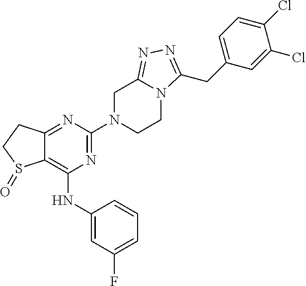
C12=NC(N3CCN4C(=NN=C4CC4=CC=C(Cl)C(Cl)=C4)C3)=NC(NC3=CC(F)=CC=C3)=C1S(=O)CC2
